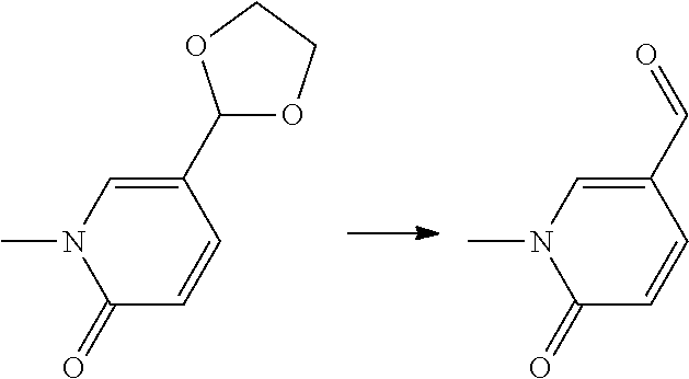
C1(=O)C=CC(C2OCCO2)=CN1C.C1(=O)C=CC(C=O)=CN1C
